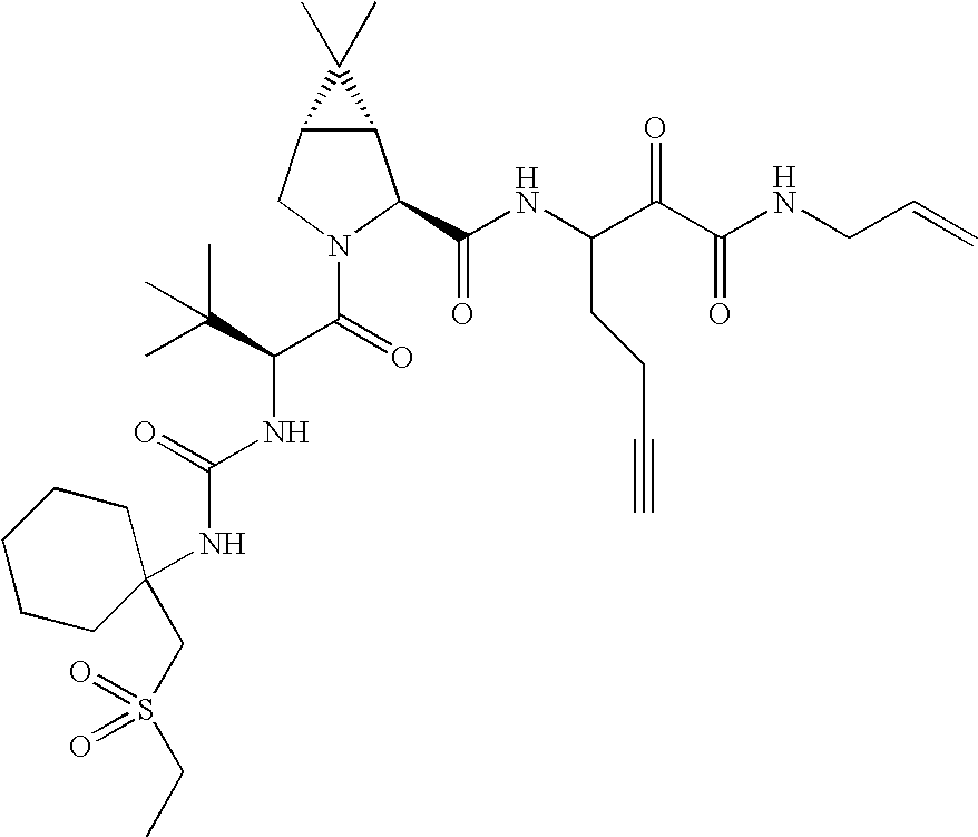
C12C(CN(C(C(NC(=O)NC3(CS(=O)(CC)=O)CCCCC3)C(C)(C)C)=O)C1C(NC(C(C(NCC=C)=O)=O)CCC#C)=O)C2(C)C
